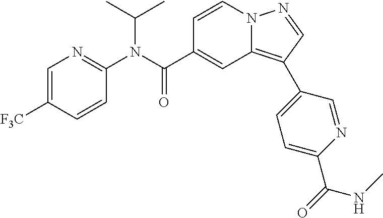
C1=CN2C(=C(C3=CC=C(C(=O)NC)N=C3)C=N2)C=C1C(N(C1=NC=C([F3C])C=C1)C(C)C)=O
